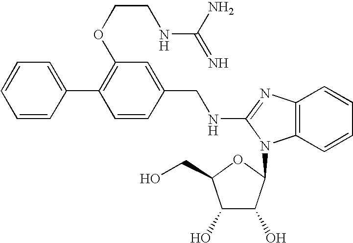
C1(C2=CC=CC=C2)=C(OCCNC(=N)N)C=C(CNC2=NC3=C(C=CC=C3)N2C2C(O)C(O)C(CO)O2)C=C1
